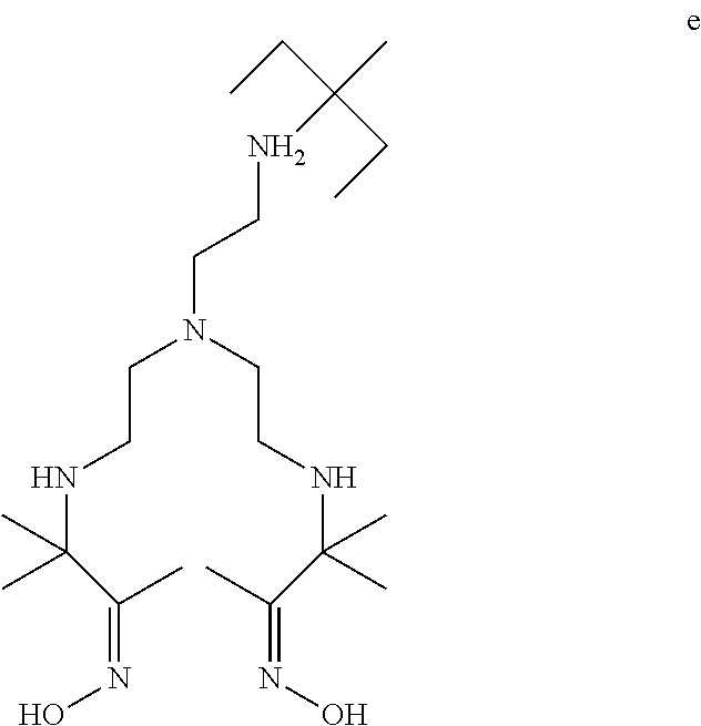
N(CCN(CCNC(C(C)=NO)(C)C)CCNC(C)(C)C(C)=NO)C(CC)(CC)C
